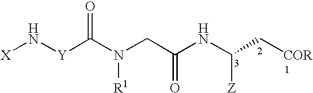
[X]N[Y]C(N(CC(NC(C[COR])[Z])=O)[R1])=O
